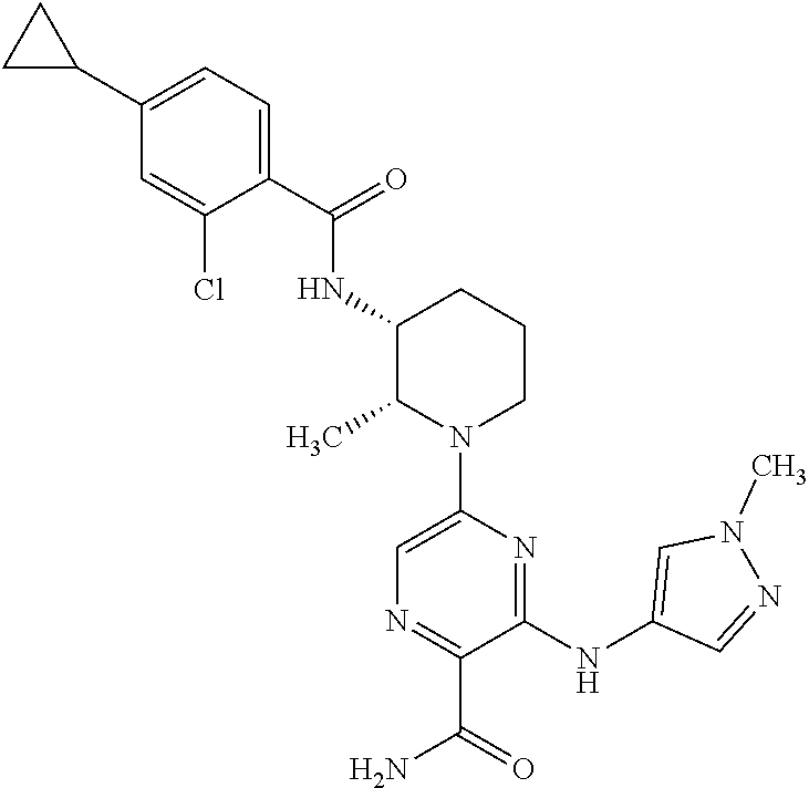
C1(NC2=CN(C)N=C2)=NC(N2CCCC(NC(C3=CC=C(C4CC4)C=C3Cl)=O)C2C)=CN=C1C(=O)N
